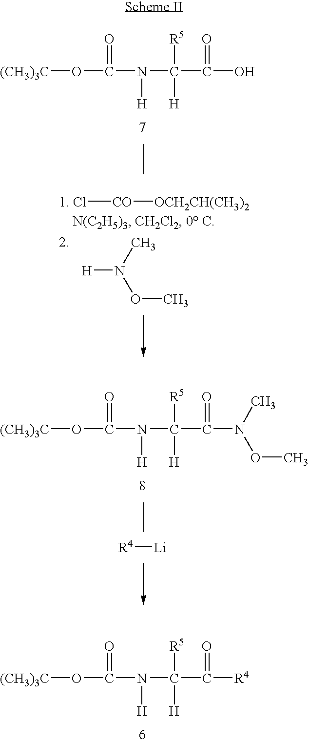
[(CH3)3C]OC(N(C(C(O)=O)([H])[R5])[H])=O.[1. Cl][CO][OCH2CH(CH3)2].[H]N(OC)C.[(CH3)3C]OC(N(C(C(N(OC)C)=O)([H])[R5])[H])=O.[R4][Li].[(CH3)3C]OC(N(C(C([R4])=O)([H])[R5])[H])=O
